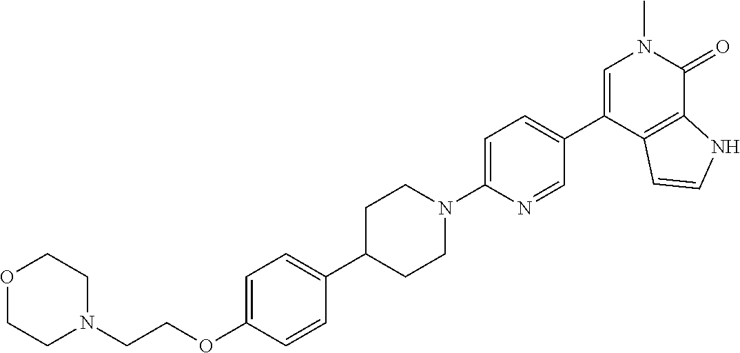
C(OC1=CC=C(C2CCN(C3=CC=C(C4=CN(C)C(=O)C5=C4C=CN5)C=N3)CC2)C=C1)CN1CCOCC1
